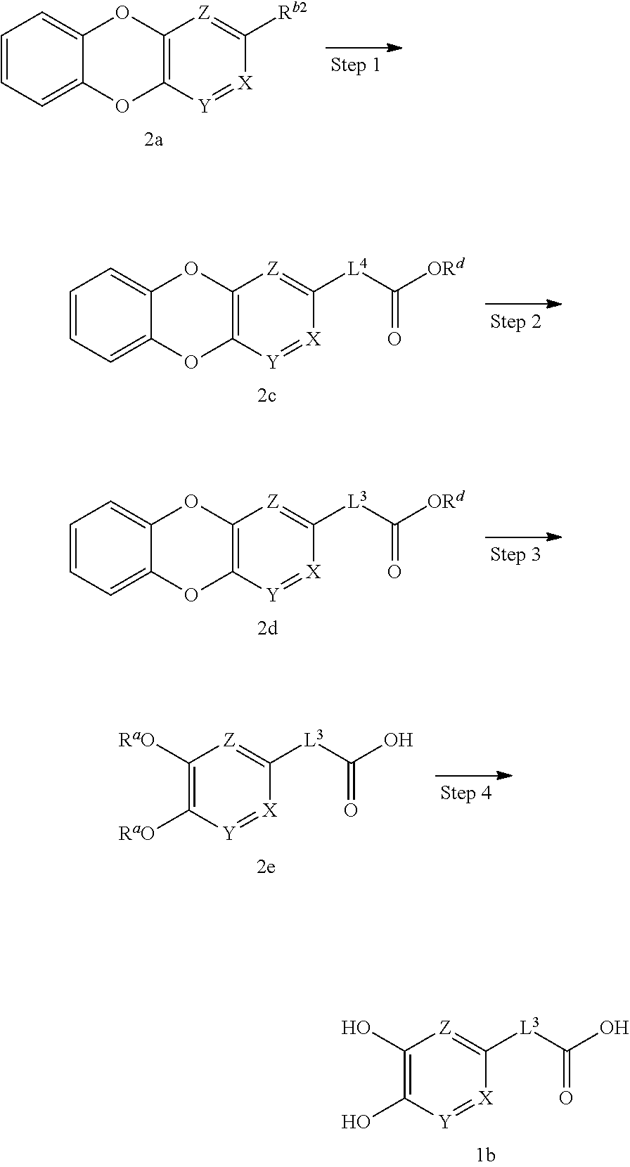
C1=CC=C2C(=C1)OC1=C(O2)[Y]=[X]C([Rb2])=[Z]1.C1=CC=C2C(=C1)OC1=C(O2)[Y]=[X]C([L4]C([ORd])=O)=[Z]1.C1=CC=C2C(=C1)OC1=C(O2)[Y]=[X]C([L3]C([ORd])=O)=[Z]1.OC1=C(O)[Z]=C([L3]C(O)=O)[X]=[Y]1.[RaO]C1=C([RaO])[Z]=C([L3]C(O)=O)[X]=[Y]1
